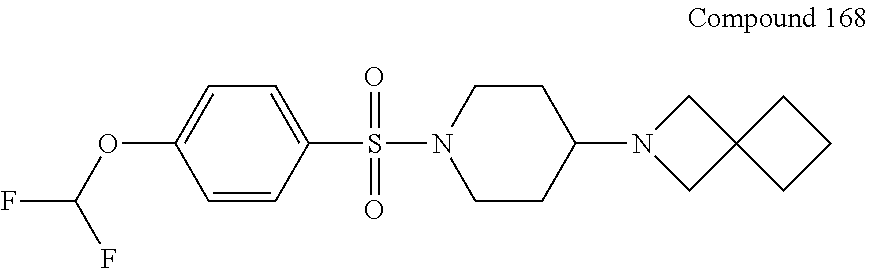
C1CN(S(=O)(C2=CC=C(OC(F)F)C=C2)=O)CCC1N1CC2(C1)CCC2
